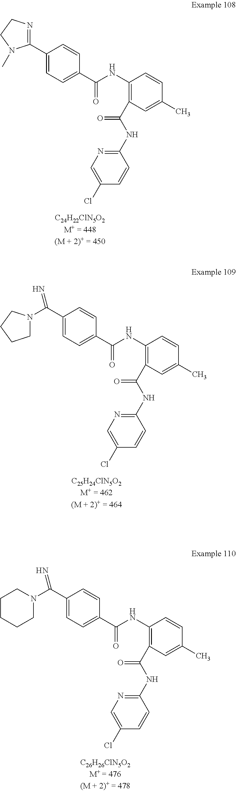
C1(C2=CC=C(C(NC3=C(C(NC4=NC=C(Cl)C=C4)=O)C=C(C)C=C3)=O)C=C2)=NCCN1C.C(C1=CC=C(C(NC2=C(C(NC3=NC=C(Cl)C=C3)=O)C=C(C)C=C2)=O)C=C1)(N1CCCC1)=N.C(C1=CC=C(C(NC2=C(C(NC3=NC=C(Cl)C=C3)=O)C=C(C)C=C2)=O)C=C1)(N1CCCCC1)=N
